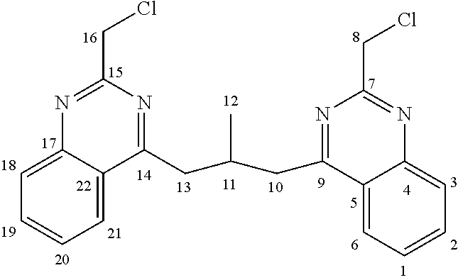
N1=C(CCl)N=C(CC(CC2=NC(CCl)=NC3=CC=CC=C23)C)C2=CC=CC=C12
